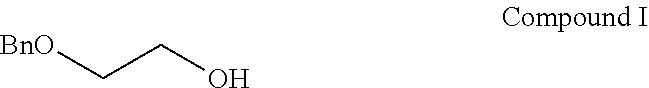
[BnO]CCO
